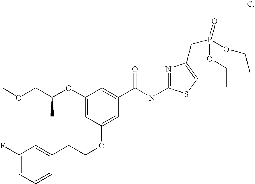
C1(OC(COC)C)=CC(OCCC2=CC(F)=CC=C2)=CC(C(NC2=NC(CP(OCC)(=O)OCC)=CS2)=O)=C1
